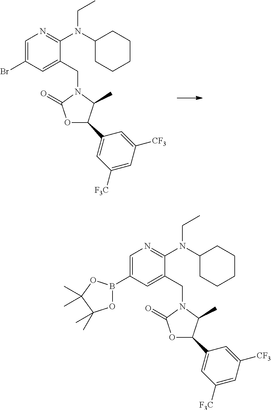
C1=C(Br)C=C(CN2C(=O)OC(C3=CC([F3C])=CC([CF3])=C3)C2C)C(N(C2CCCCC2)CC)=N1.C1=C(B2OC(C)(C)C(C)(C)O2)C=C(CN2C(=O)OC(C3=CC([F3C])=CC([CF3])=C3)C2C)C(N(C2CCCCC2)CC)=N1
